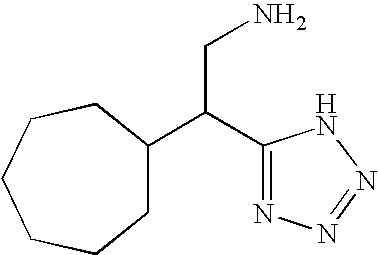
C(C1=NN=NN1)(CN)C1CCCCCC1
